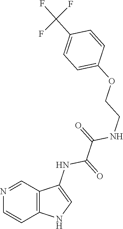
C1=C(OCCNC(C(NC2=CNC3=C2C=NC=C3)=O)=O)C=CC(C(F)(F)F)=C1
